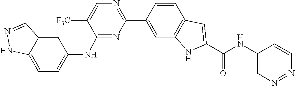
C1=CC2=C(C=C1C1=NC=C([F3C])C(NC3=CC=C4NN=CC4=C3)=N1)NC(C(=O)NC1=CN=NC=C1)=C2
